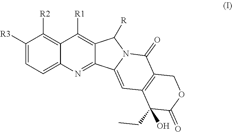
C1([R3])=CC=C2C(=C1[R2])C([R1])=C1C(=N2)C2=CC3=C(C(=O)N2C1[R])COC(=O)C3(CC)O
